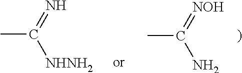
CC(=N)[NHNH2].CC(=[NOH])N
